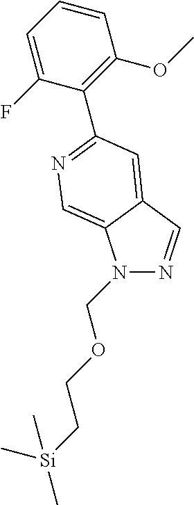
N1(COCC[Si](C)(C)C)N=CC2=CC(C3=C(OC)C=CC=C3F)=NC=C12
